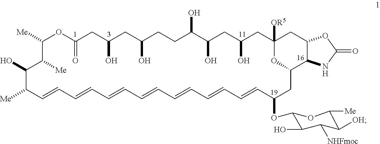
C1([Me])OC(=O)CC(O)CC(O)CCC(O)C(O)CC(O)CC2([OR5])CC3C(C(CC(OC4C(O)C([NHFmoc])C([OH])C([Me])O4)C=CC=CC=CC=CC=CC=CC=CC([Me])C(O)C1[Me])O2)NC(=O)O3
